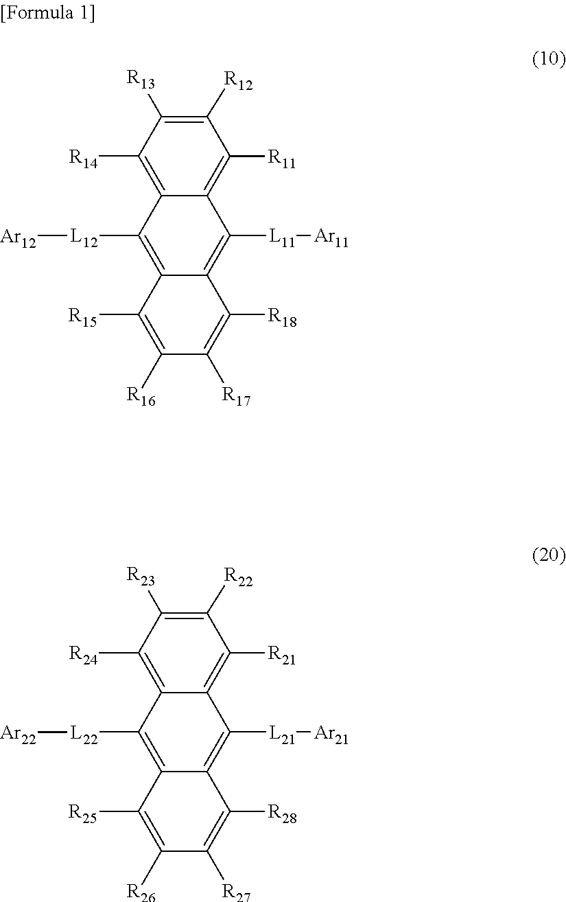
C1([R15])=C([R16])C([R17])=C([R18])C2=C([L11][Ar11])C3=C([R11])C([R12])=C([R13])C([R14])=C3C([L12][Ar12])=C12.C1([R25])=C([R26])C([R27])=C([R28])C2=C([L21][Ar21])C3=C([R21])C([R22])=C([R23])C([R24])=C3C([L22][Ar22])=C12
